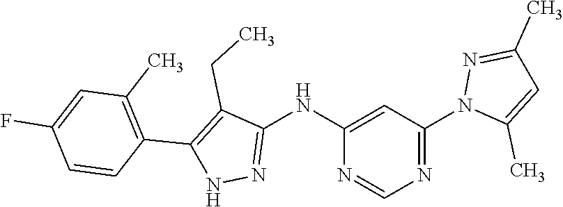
N1=C(N2C(C)=CC(C)=N2)C=C(NC2=NNC(C3=C(C)C=C(F)C=C3)=C2CC)N=C1
